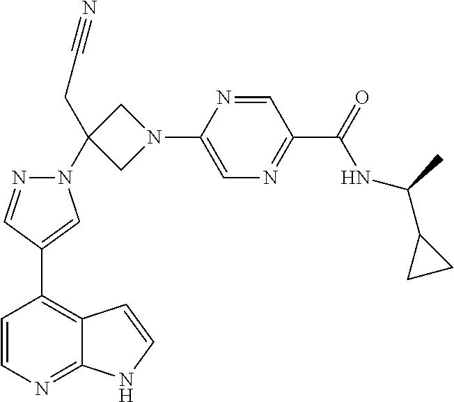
C1=CN=C2C(=C1C1=CN(C3(CC#N)CN(C4=CN=C(C(=O)NC(C5CC5)C)C=N4)C3)N=C1)C=CN2
